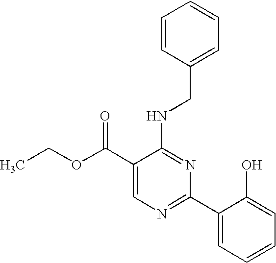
C1(C(OCC)=O)=CN=C(C2=CC=CC=C2O)N=C1NCC1=CC=CC=C1
